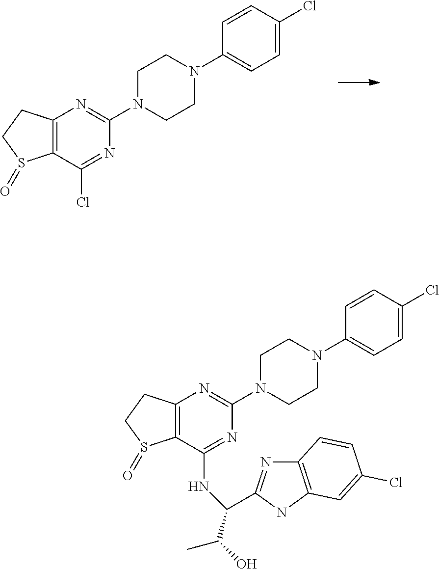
C12=C(C(Cl)=NC(N3CCN(C4=CC=C(Cl)C=C4)CC3)=N1)S(=O)CC2.C12=C(C(NC(C3=NC4=C(N3)C=C(Cl)C=C4)C(O)C)=NC(N3CCN(C4=CC=C(Cl)C=C4)CC3)=N1)S(=O)CC2
